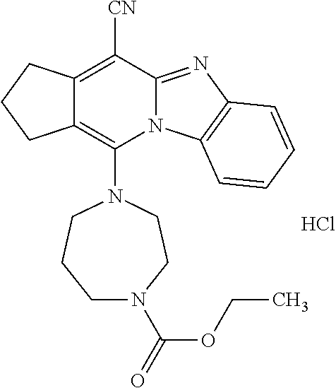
Cl.C12=C([CN])C3=NC4=C(N3C(N3CCCN(C(OCC)=O)CC3)=C1CCC2)C=CC=C4
